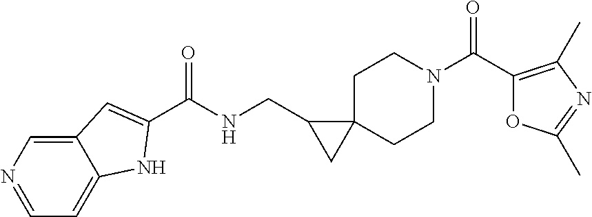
C12=CN=CC=C1NC(C(NCC1CC13CCN(C(C1=C(C)N=C(C)O1)=O)CC3)=O)=C2
